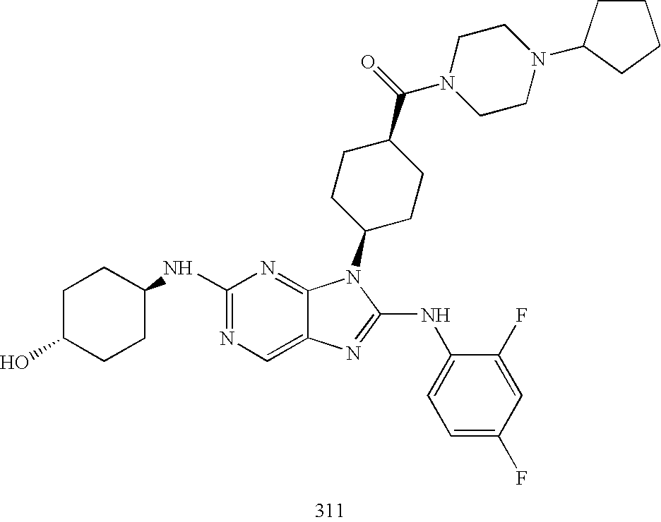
C1(NC2CCC(O)CC2)=NC=C2C(=N1)N(C1CCC(C(N3CCN(C4CCCC4)CC3)=O)CC1)C(NC1=CC=C(F)C=C1F)=N2
